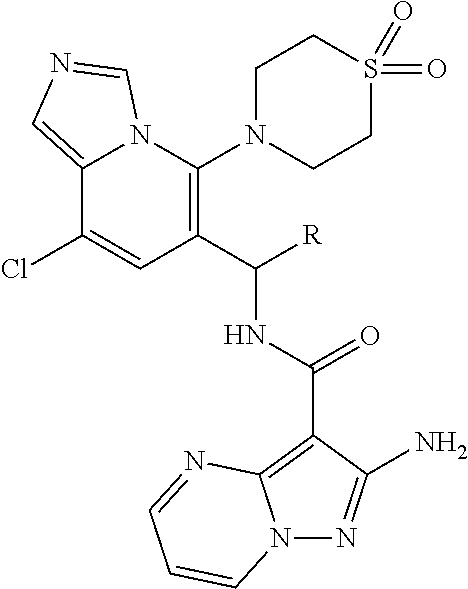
C12=CN=CN1C(N1CCS(=O)(=O)CC1)=C(C([R])NC(C1=C3N(N=C1N)C=CC=N3)=O)C=C2Cl
